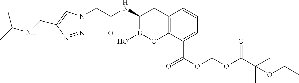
N1=NC(CNC(C)C)=CN1CC(NC1B(O)OC2=C(C1)C=CC=C2C(OCOC(C(C)(C)OCC)=O)=O)=O
